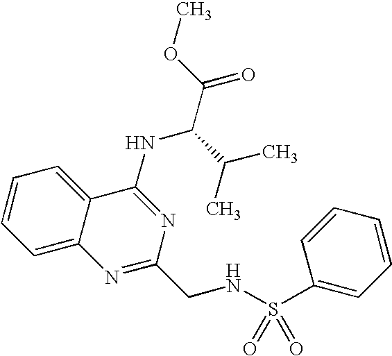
C1=CC=C2C(=C1)C(NC(C(C)C)C(=O)OC)=NC(CNS(=O)(=O)C1=CC=CC=C1)=N2
